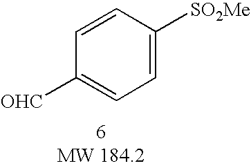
C1([SO2Me])=CC=C([OHC])C=C1
